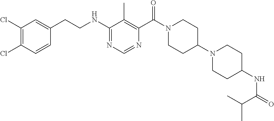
C1(NCCC2=CC(Cl)=C(Cl)C=C2)=NC=NC(C(N2CCC(N3CCC(NC(=O)C(C)C)CC3)CC2)=O)=C1C
